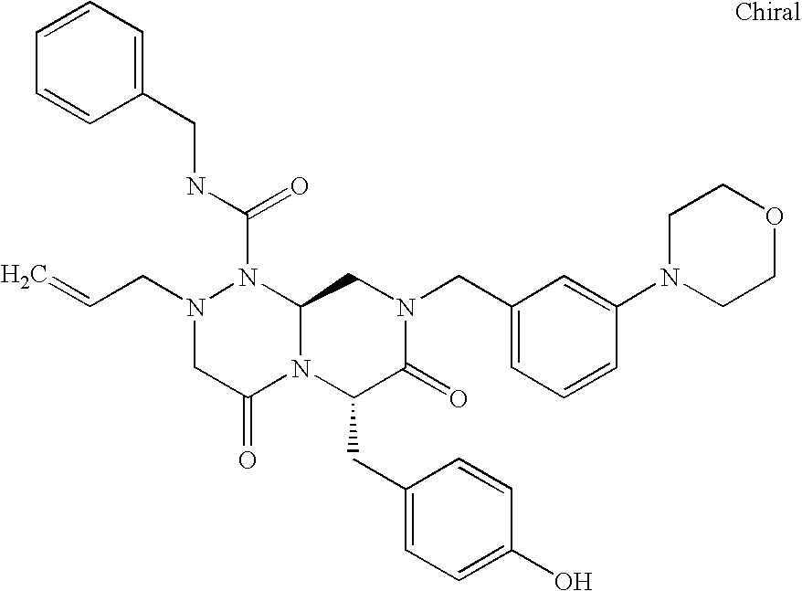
N1(C(NCC2=CC=CC=C2)=O)N(CC=C)CC(=O)N2C1CN(CC1=CC=CC(N3CCOCC3)=C1)C(=O)C2CC1=CC=C(O)C=C1
